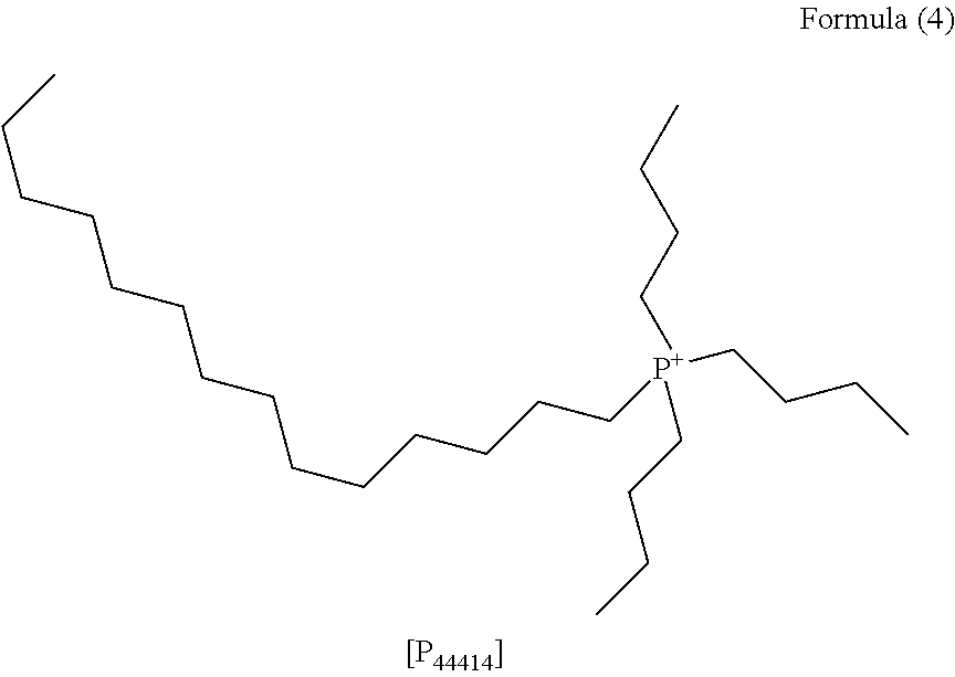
[P+](CCCC)(CCCCCCCCCCCCCC)(CCCC)CCCC
